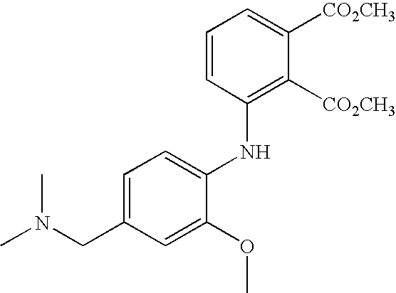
C1=CC(NC2=CC=C(CN(C)C)C=C2OC)=C([CO2CH3])C([CO2CH3])=C1
